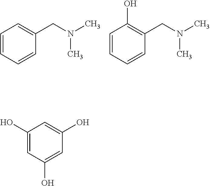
C1=CC=CC(CN(C)C)=C1.C1=CC=CC(CN(C)C)=C1O.C1(O)=CC(O)=CC(O)=C1
